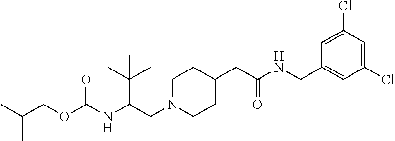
O(C(NC(CN1CCC(CC(NCC2=CC(Cl)=CC(Cl)=C2)=O)CC1)C(C)(C)C)=O)CC(C)C
